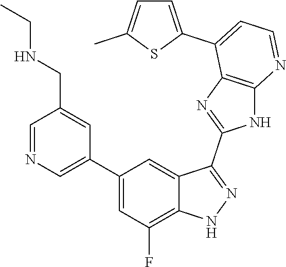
C1=NC=C(C2=CC(F)=C3C(=C2)C(C2=NC4=C(N2)N=CC=C4C2=CC=C(C)S2)=NN3)C=C1CNCC
